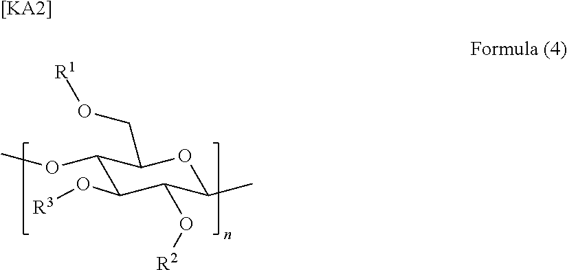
C1(OC)C(O[R3])C(O[R2])C(C)OC1CO[R1].[[KA2]]
